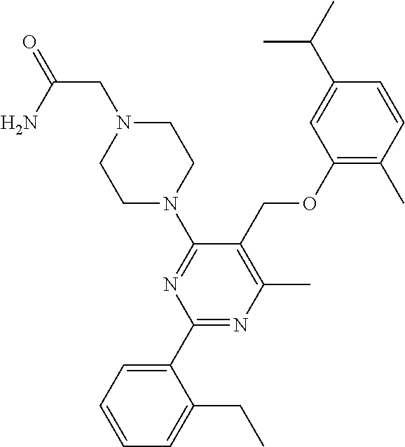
C1(C2=CC=CC=C2CC)=NC(C)=C(COC2=C(C)C=CC(C(C)C)=C2)C(N2CCN(CC(=O)N)CC2)=N1
